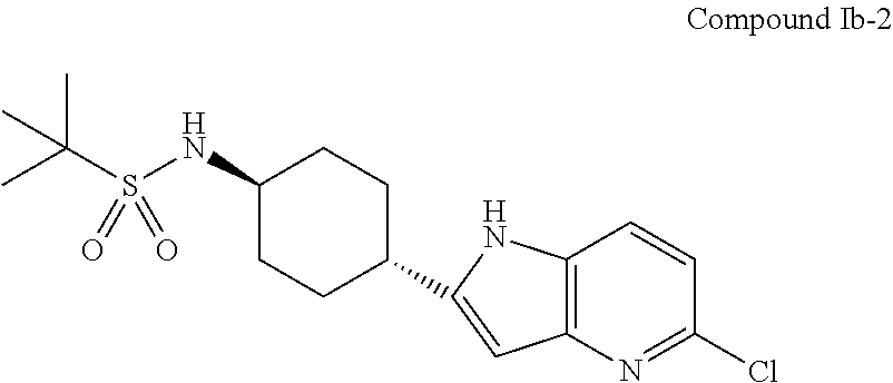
C1(NS(C(C)(C)C)(=O)=O)CCC(C2=CC3=C(C=CC(Cl)=N3)N2)CC1
